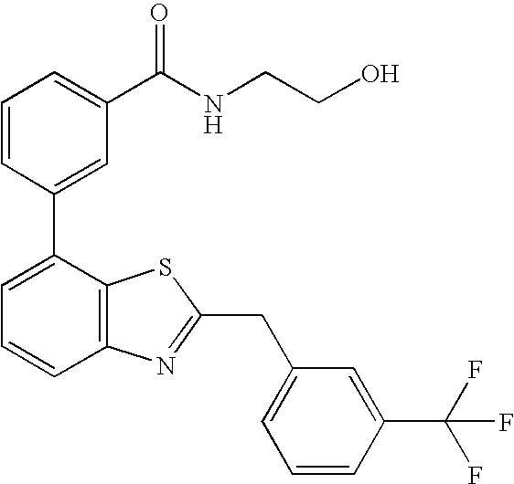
C1=CC(C2=CC=CC3=C2SC(CC2=CC=CC(C(F)(F)F)=C2)=N3)=CC(C(NCCO)=O)=C1
